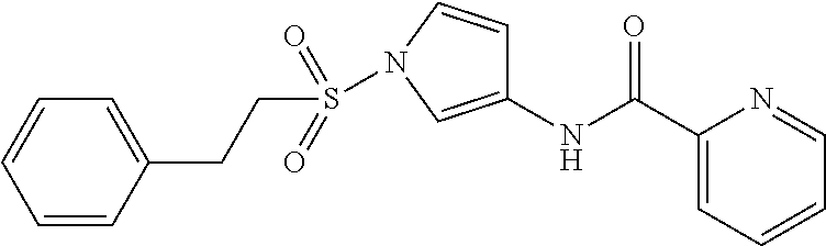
C(C1=CC=CC=C1)CS(=O)(=O)N1C=CC(NC(=O)C2=CC=CC=N2)=C1
